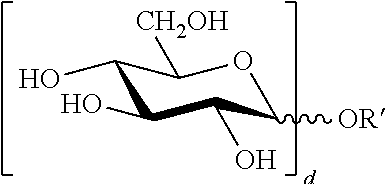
C1(O)C(O)C(O)C([OR])OC1[CH2OH]
